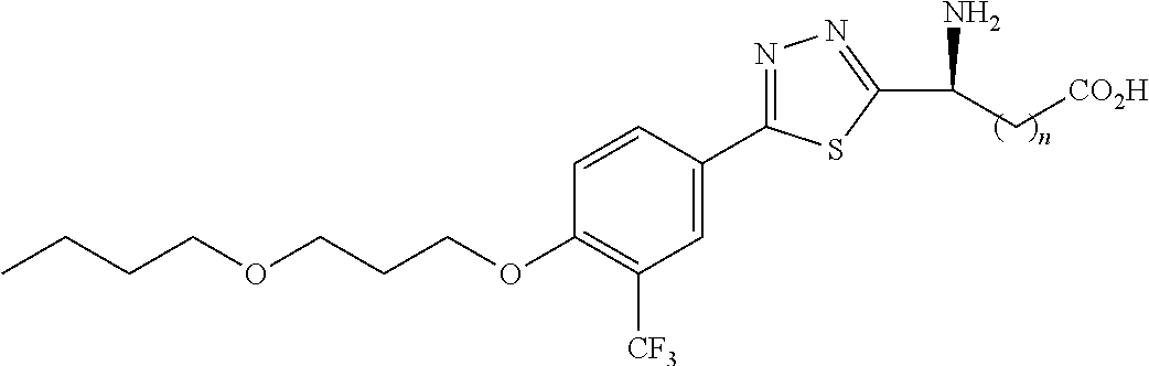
CCCCOCCCOC1=C([CF3])C=C(C2=NN=C(C(N)C[CO2H])S2)C=C1
